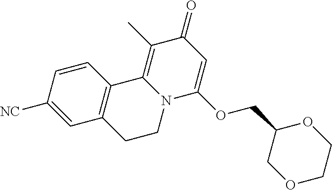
C1=C([NC])C=CC2=C1CCN1C2=C(C)C(=O)C=C1OCC1COCCO1
